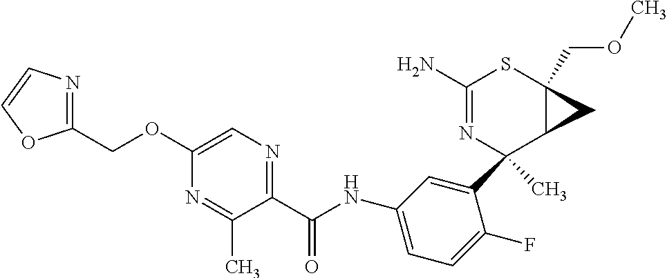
C1(C2(C)N=C(N)SC3(COC)C2C3)=CC(NC(C2=NC=C(OCC3=NC=CO3)N=C2C)=O)=CC=C1F
